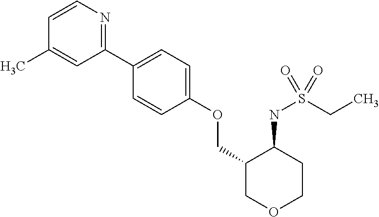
C1=CN=C(C2=CC=C(OCC3COCCC3NS(CC)(=O)=O)C=C2)C=C1C
